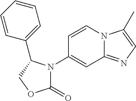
C1=CC(C2N(C3=CC4=NC=C(C)N4C=C3)C(=O)OC2)=CC=C1
